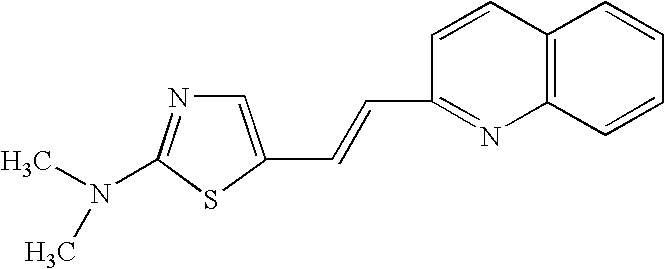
C1(C=CC2=CN=C(N(C)C)S2)=NC2=C(C=C1)C=CC=C2
